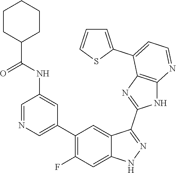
C1=NC=C(C2=C(F)C=C3C(=C2)C(C2=NC4=C(N2)N=CC=C4C2=CC=CS2)=NN3)C=C1NC(=O)C1CCCCC1
